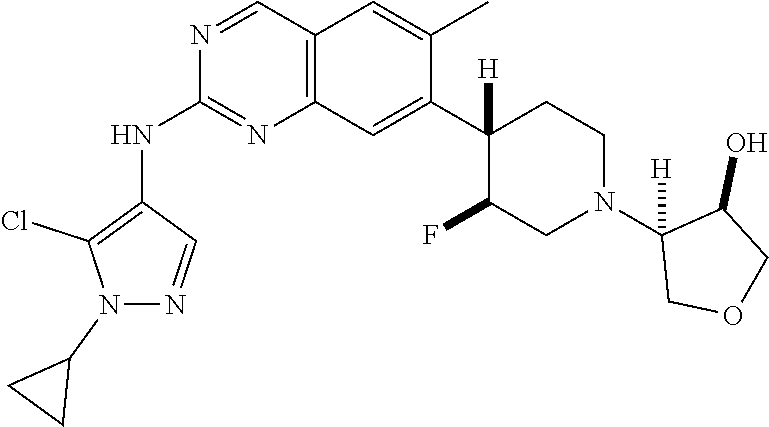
C12=C(C=C(C3([H])C(F)CN(C4([H])COCC4O)CC3)C(C)=C1)N=C(NC1=C(Cl)N(C3CC3)N=C1)N=C2
